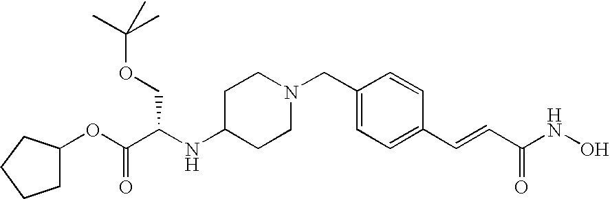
C1C(OC(C(NC2CCN(CC3=CC=C(C=CC(NO)=O)C=C3)CC2)COC(C)(C)C)=O)CCC1
